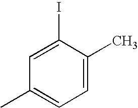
C1=C(C)C(I)=CC(C)=C1
